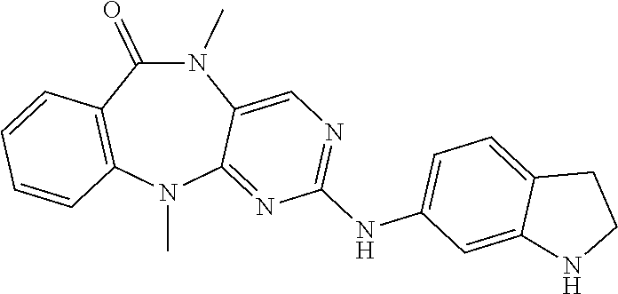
N1(C)C(=O)C2=C(N(C)C3=NC(NC4=CC=C5C(=C4)NCC5)=NC=C13)C=CC=C2
